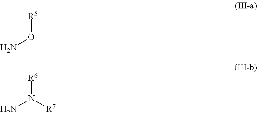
[R5]ON.[R6]N(N)[R7]
